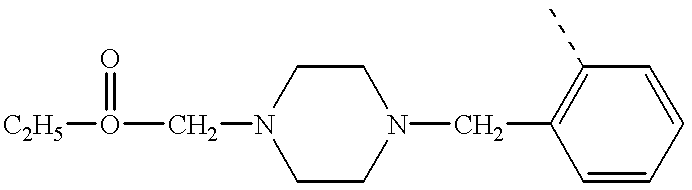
[C2H5]O(CN1CCN(CC2=C(C)C=CC=C2)CC1)=O
